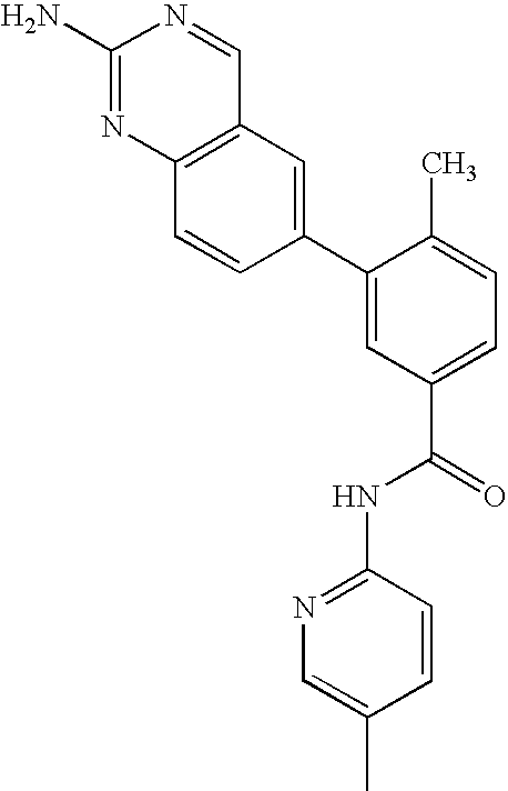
C12=C(N=C(N)N=C1)C=CC(C1=CC(C(=O)NC3=NC=C(C)C=C3)=CC=C1C)=C2
